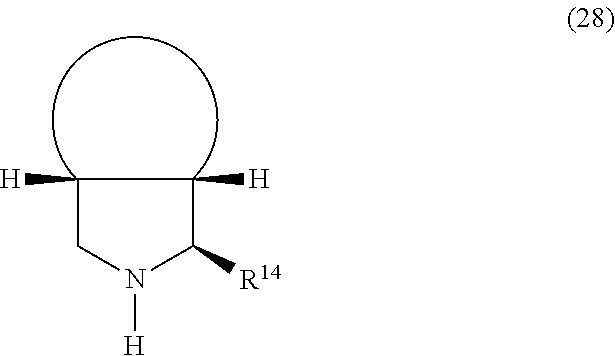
C1([H])CN([H])C([R14])C1[H]
